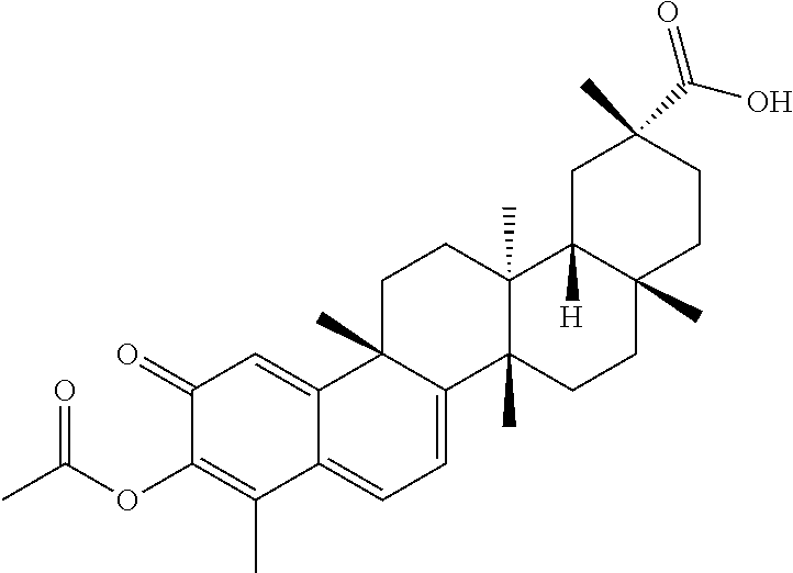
C1(=O)C(OC(C)=O)=C(C)C2=CC=C3C(C)(C2=C1)CCC1(C)C3(C)CCC2(C)C1([H])CC(C)(C(O)=O)CC2
